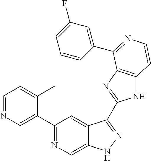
C1=NC=C(C2=NC=C3C(=C2)C(C2=NC4=C(N2)C=CN=C4C2=CC(F)=CC=C2)=NN3)C(C)=C1
